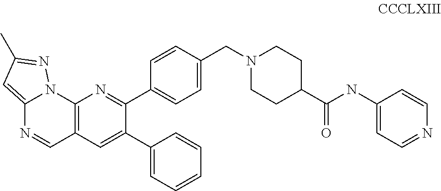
C12=C(C=C(C3=CC=CC=C3)C(C3=CC=C(CN4CCC(C(NC5=CC=NC=C5)=O)CC4)C=C3)=N1)C=NC1=CC(C)=NN21
